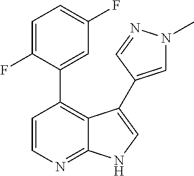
C1=CN=C2C(=C1C1=CC(F)=CC=C1F)C(C1=CN(C)N=C1)=CN2
